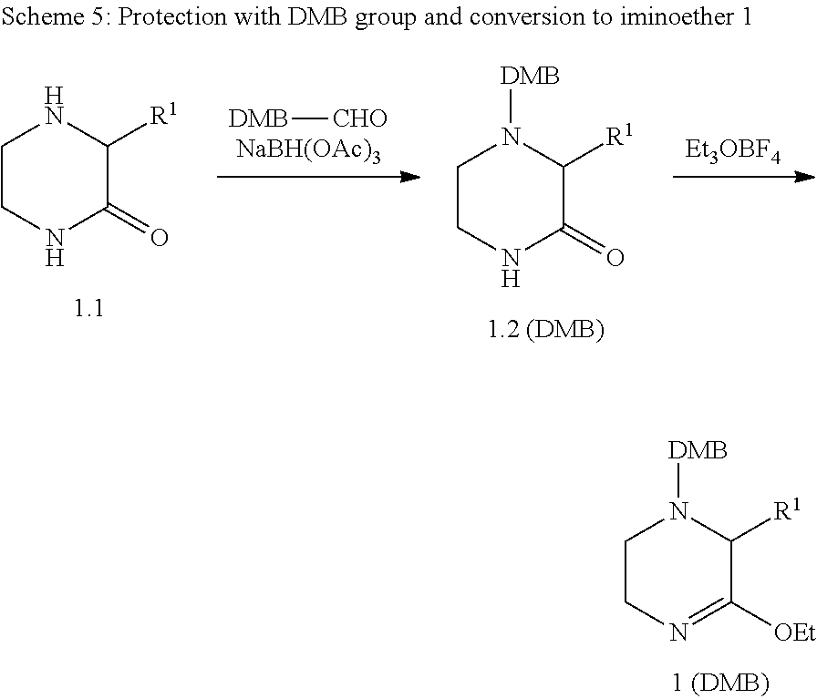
C1CN([DMB])C([R1])C([OEt])=N1.[NaBH(OAc)3].[DMB][CHO].C1CNC([R1])C(=O)N1.[Et3OBF4].C1CN([DMB])C([R1])C(=O)N1
